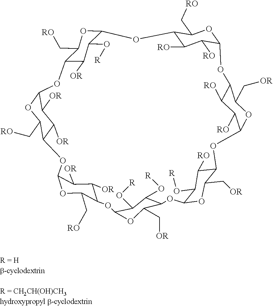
C12C([RO])C([RO])C(OC1C[RO])OC1C([RO])C([RO])C(OC1C[OR])OC1C([RO])C(O[R])C(OC1C[OR])OC1C(C[OR])OC(C(O[R])C1O[R])OC1C([OR])C([OR])C(OC1C[RO])OC1C([OR])C([OR])C(OC1C[RO])OC1C([OR])C(O[R])C(O2)OC1C[RO]
